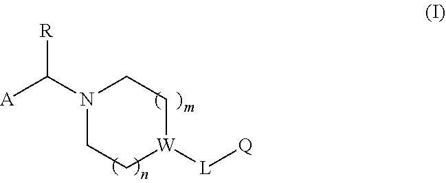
N1(C([A])[R])CC[W]([L][Q])CC1
